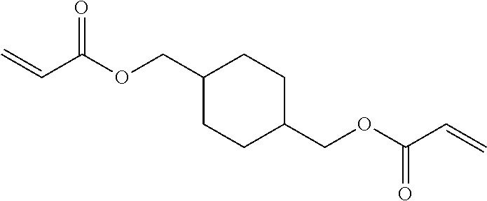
C=CC(OCC1CCC(COC(C=C)=O)CC1)=O
